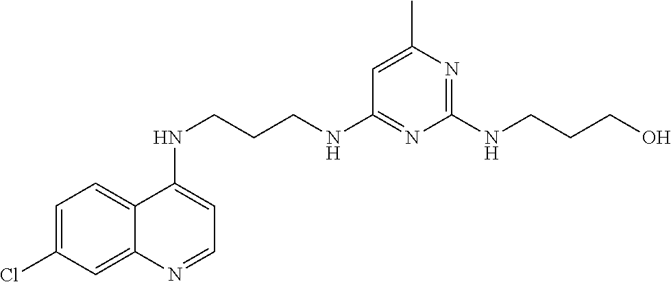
C1=C(Cl)C=C2C(=C1)C(NCCCNC1=NC(NCCCO)=NC(C)=C1)=CC=N2
